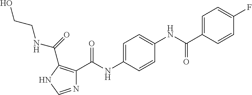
C1=C(NC(C2=C(C(=O)NCCO)NC=N2)=O)C=CC(NC(C2=CC=C(F)C=C2)=O)=C1
